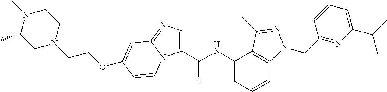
C1(C(NC2=CC=CC3=C2C(C)=NN3CC2=NC(C(C)C)=CC=C2)=O)=CN=C2N1C=CC(OCCN1CCN(C)C(C)C1)=C2
